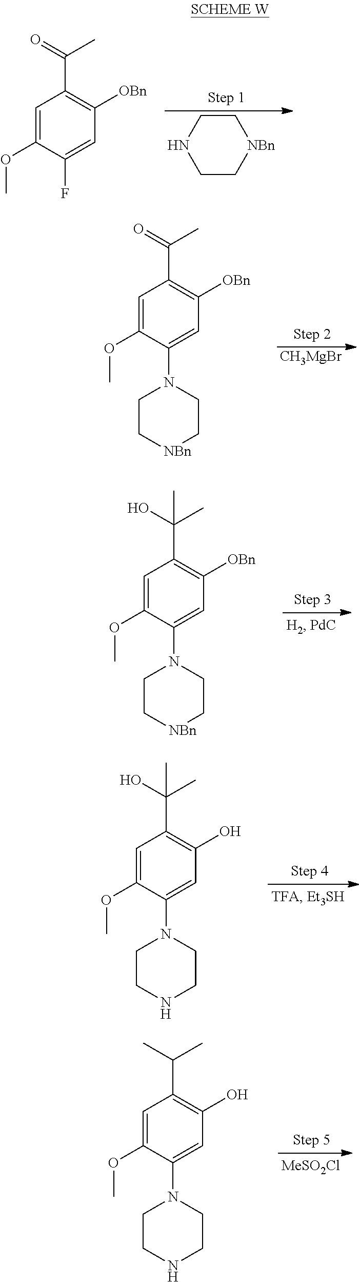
C1=C(OC)C(F)=CC([OBn])=C1C(=O)C.C1CNCC[NBn]1.C1=C(OC)C(N2CC[NBn]CC2)=CC([OBn])=C1C(=O)C.[CH3MgBr].C1=C(OC)C(N2CC[NBn]CC2)=CC([OBn])=C1C(O)(C)C.C1=C(OC)C(N2CCNCC2)=CC(O)=C1C(O)(C)C.C1=C(OC)C(N2CCNCC2)=CC(O)=C1C(C)C.[MeSO2Cl]
